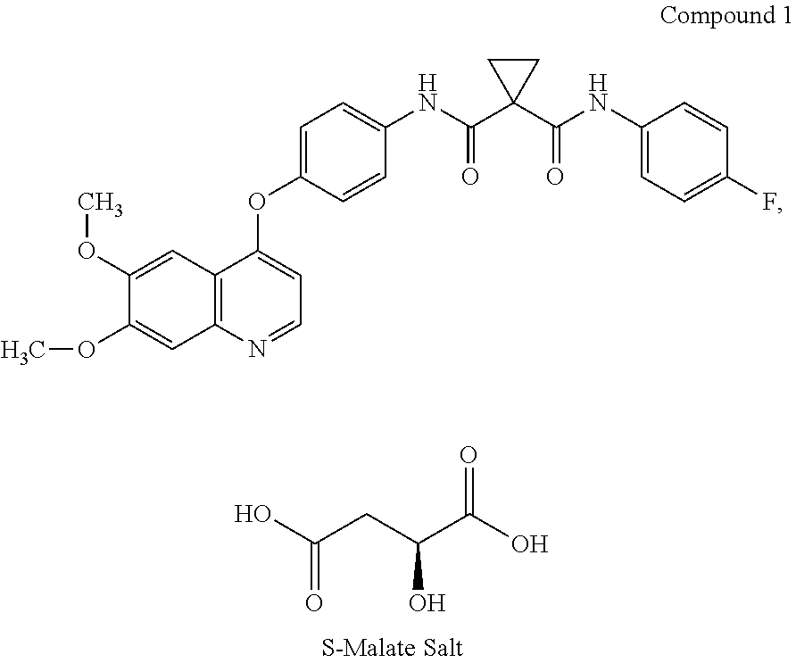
C(=O)(O)CC(C(O)=O)O.C1(OC)=CC2=C(C=C1OC)N=CC=C2OC1=CC=C(NC(C2(C(NC3=CC=C(F)C=C3)=O)CC2)=O)C=C1
